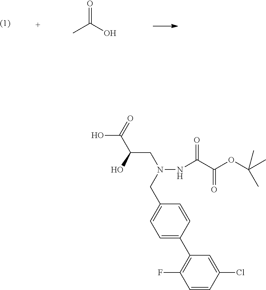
CC(O)=O.C1=CC(Cl)=CC(C2=CC=C(CN(NC(C(OC(C)(C)C)=O)=O)CC(C(=O)O)O)C=C2)=C1F
